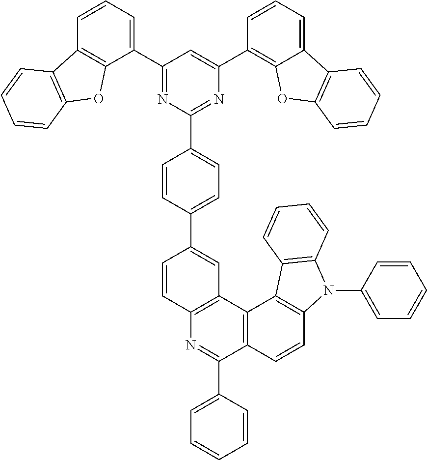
C1=CC2=C(C=C1C1=CC=C(C3=NC(C4=C5C(=CC=C4)C4=C(O5)C=CC=C4)=CC(C4=CC=CC5=C4OC4=C5C=CC=C4)=N3)C=C1)C1=C(C(C3=CC=CC=C3)=N2)C=CC2=C1C1=C(N2C2=CC=CC=C2)C=CC=C1
